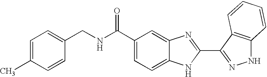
C1(C(NCC2=CC=C(C)C=C2)=O)=CC=C2C(=C1)N=C(C1=NNC3=C1C=CC=C3)N2
